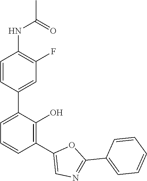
C1(C2=C(O)C(C3=CC(F)=C(NC(C)=O)C=C3)=CC=C2)=CN=C(C2=CC=CC=C2)O1
